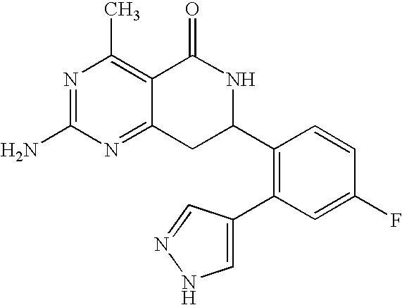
C12=NC(N)=NC(C)=C1C(=O)NC(C1=C(C3=CNN=C3)C=C(F)C=C1)C2
